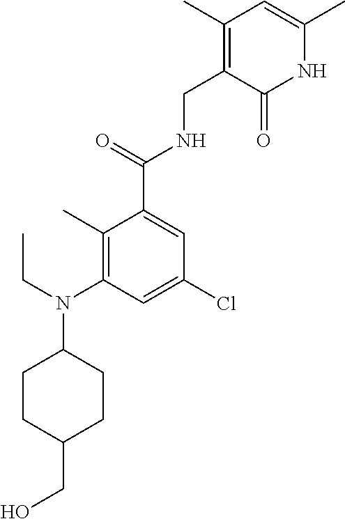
C1(C)=C(CNC(C2=CC(Cl)=CC(N(C3CCC(CO)CC3)CC)=C2C)=O)C(=O)NC(C)=C1
